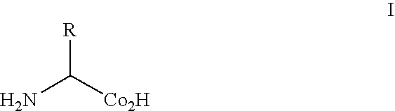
C([R])(N)[Co2H]
